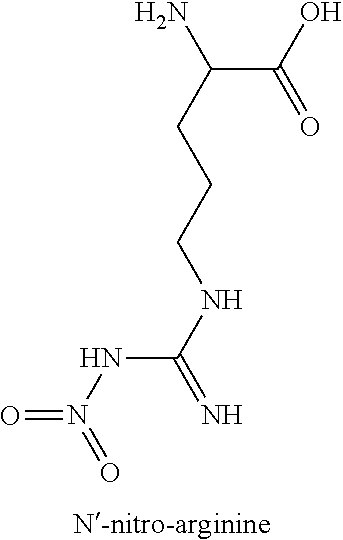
C(C(C(O)=O)N)CCNC(=N)NN(=O)=O
